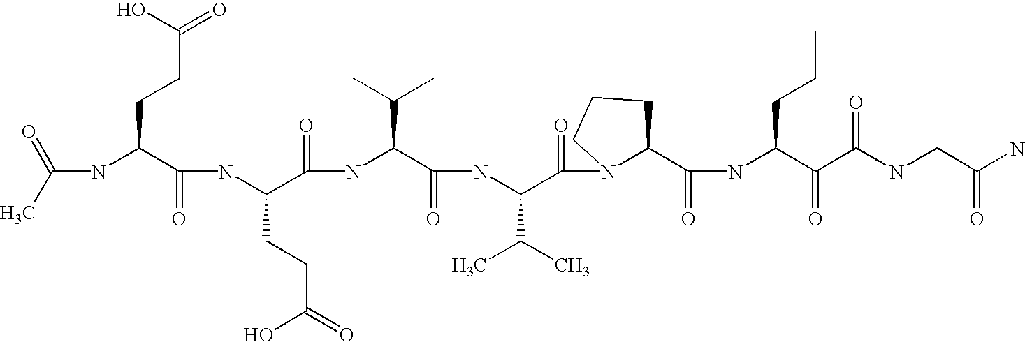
C(NC(C(NC(C(=O)NC(C(=O)NC(C(=O)N1C(C(=O)NC(C(=O)C(NCC(=O)N)=O)CCC)CCC1)C(C)C)C(C)C)CCC(=O)O)=O)CCC(=O)O)(C)=O
